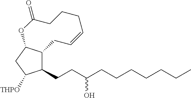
C12C(CC([THPO])C1CCC(CCCCCCC)O)OC(=O)CCCC=CC2
